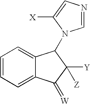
C1=CC=C2C(=C1)C(N1C=NC=C1[X])C([Y])([Z])C2=[W]
